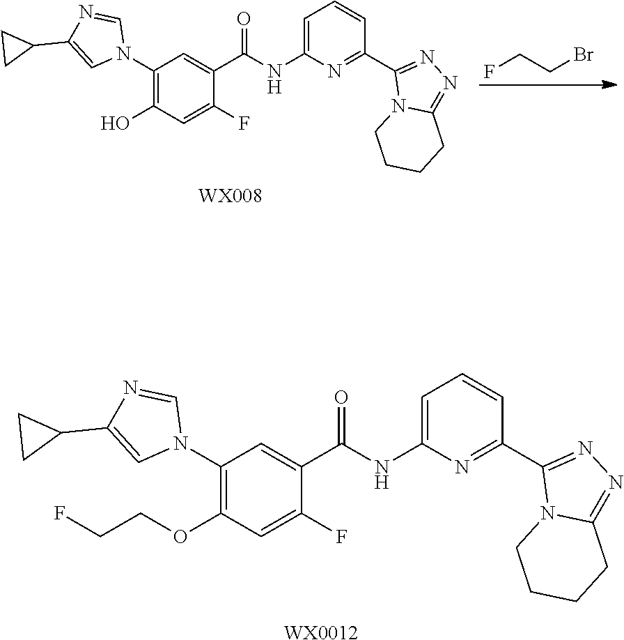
C1(N2C=NC(C3CC3)=C2)=C(OCCF)C=C(F)C(C(NC2=CC=CC(C3=NN=C4N3CCCC4)=N2)=O)=C1.[WX0012].[WX008].FCCBr.C1(N2C=NC(C3CC3)=C2)=C(O)C=C(F)C(C(NC2=CC=CC(C3=NN=C4N3CCCC4)=N2)=O)=C1
